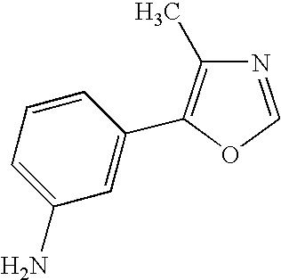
C1=CC=C(N)C=C1C1=C(C)N=CO1
